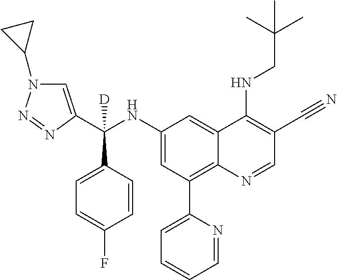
C1=C(C(NC2=CC(C3=CC=CC=N3)=C3C(=C2)C(NCC(C)(C)C)=C(C#N)C=N3)(C2=CC=C(F)C=C2)[D])N=NN1C1CC1
